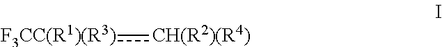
[F3CC(R1)(R3)]:[CH(R2)(R4)]
